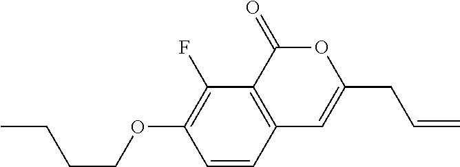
C1=CC2=C(C(F)=C1OCCCC)C(=O)OC(CC=C)=C2
